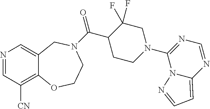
N1=CC([CN])=C2C(=C1)CN(C(C1CCN(C3=NC=NC4=CC=NN34)CC1(F)F)=O)CCO2
